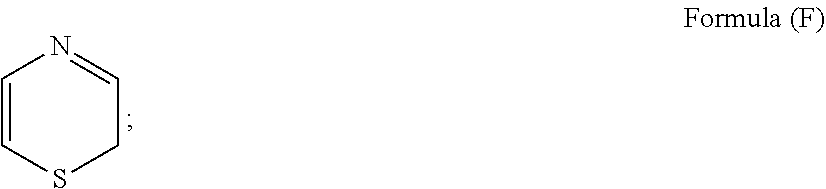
C1=CSCC=N1
